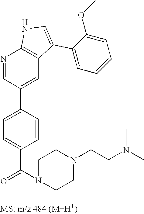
N1=CC(C2=CC=C(C(=O)N3CCN(CCN(C)C)CC3)C=C2)=CC2=C1NC=C2C1=CC=CC=C1OC
